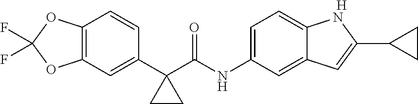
C12=C(C=C(C3(C(NC4=CC=C5C(=C4)C=C(C4CC4)N5)=O)CC3)C=C1)OC(F)(F)O2.[H]
